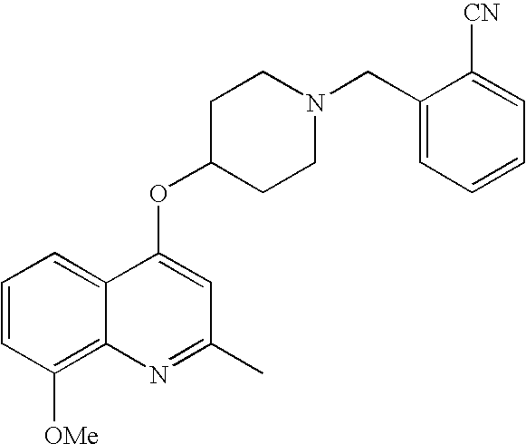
C1=CC([OMe])=C2C(=C1)C(OC1CCN(CC3=CC=CC=C3[CN])CC1)=CC(C)=N2
